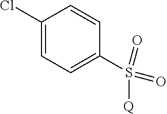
C1(Cl)=CC=C(S(=O)(=O)[Q])C=C1
